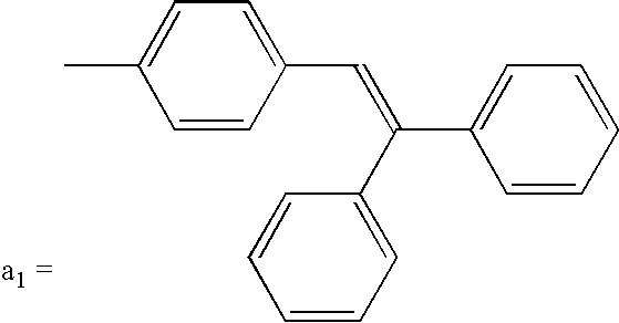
CC1=CC=C(C=C(C2=CC=CC=C2)C2=CC=CC=C2)C=C1
